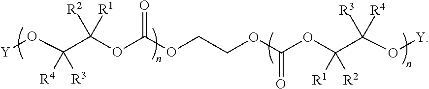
[Y]OC(C(OC(OCCOC(OC(C(O[Y])([R4])[R3])([R2])[R1])=O)=O)([R2])[R1])([R4])[R3]
